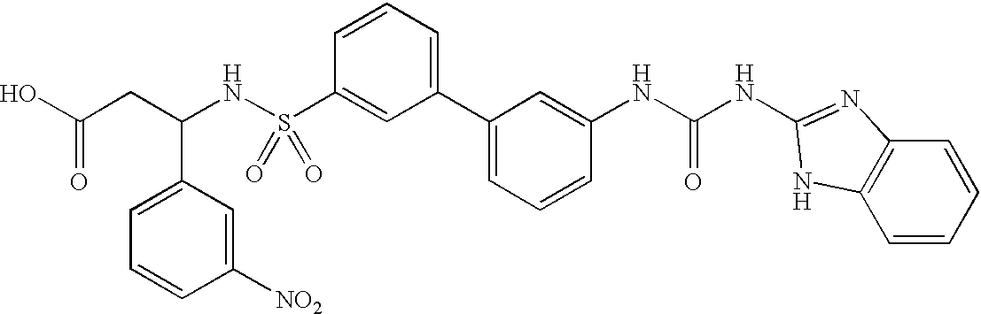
OC(CC(NS(C1=CC(C2=CC=CC(NC(NC3=NC4=C(C=CC=C4)N3)=O)=C2)=CC=C1)(=O)=O)C1=CC=CC([NO2])=C1)=O
